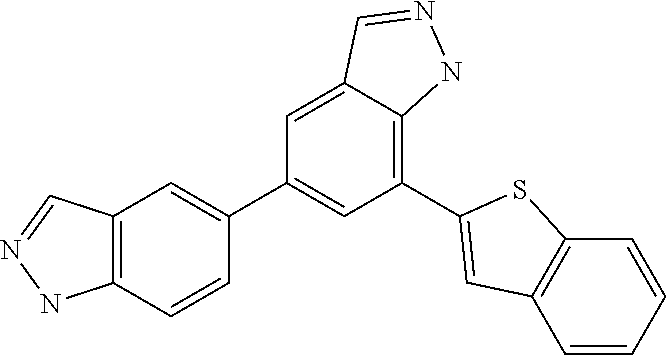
C12=C(C=C(C3=CC(C4=CC5=C(C=CC=C5)S4)=C4C(=C3)C=NN4)C=C1)C=NN2
